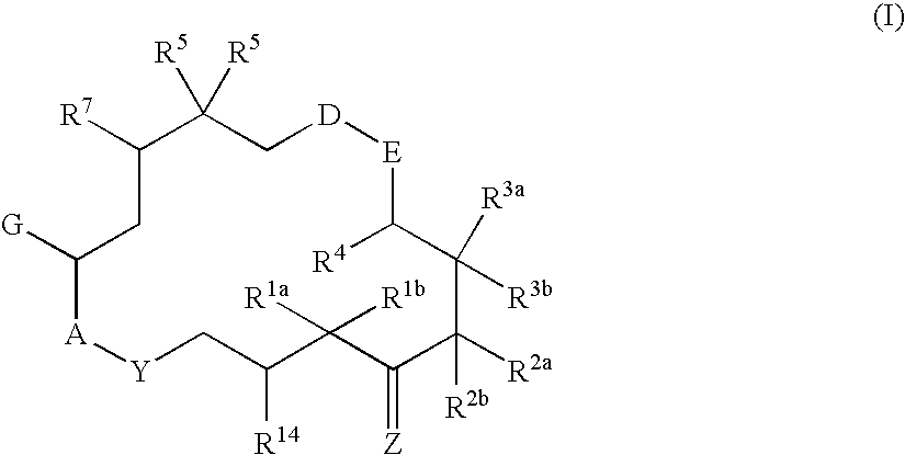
[A]1C([G])CC([R7])C([R5])([R5])C[D][E]C([R4])C([R3b])([R3a])C([R2a])([R2b])C(=[Z])C([R1a])([R1b])C([R14])C[Y]1
